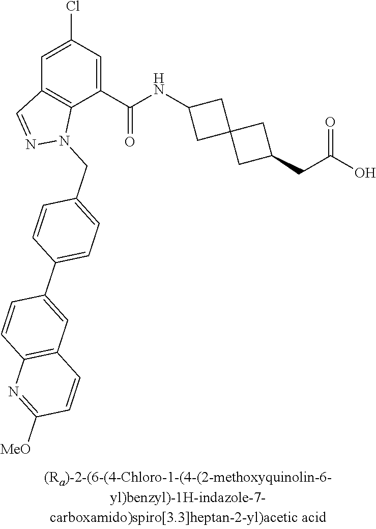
C1=C(Cl)C=C(C(NC2CC3(C2)CC(CC(O)=O)C3)=O)C2=C1C=NN2CC1=CC=C(C2=CC3=C(C=C2)N=C([MeO])C=C3)C=C1
